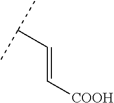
C(=C[COOH])C(C)C
